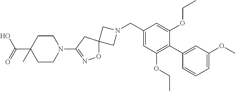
C1N(CC2=CC(OCC)=C(C3=CC(OC)=CC=C3)C(OCC)=C2)CC12ON=C(N1CCC(C(O)=O)(C)CC1)C2
